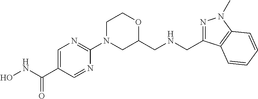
ONC(C1=CN=C(N2CC(CNCC3=NN(C)C4=C3C=CC=C4)OCC2)N=C1)=O
